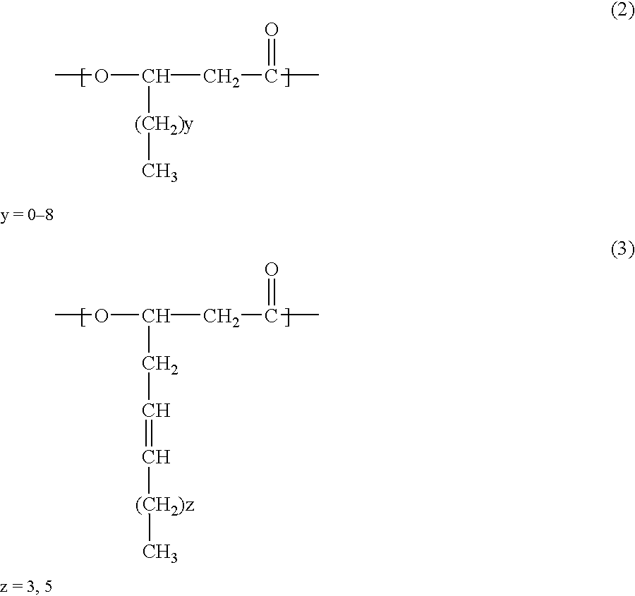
COC(CC(C)=O)[(CH2)y]C.COC(CC(C)=O)CC=C[(CH2)z]C
